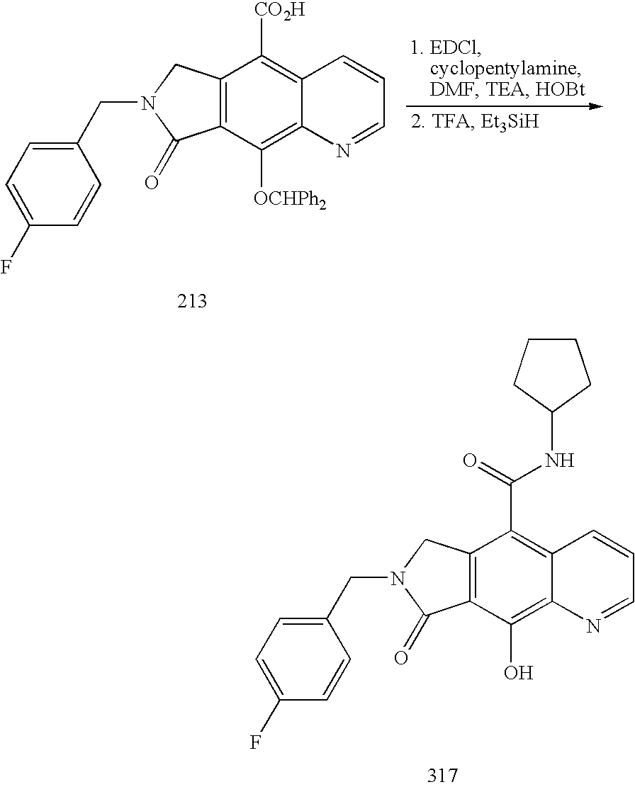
C(N1C(=O)C2=C(C1)C(C(=O)NC1CCCC1)=C1C(=C2O)N=CC=C1)C1=CC=C(F)C=C1.C(N1C(=O)C2=C(C1)C([CO2H])=C1C(=C2[OCHPh2])N=CC=C1)C1=CC=C(F)C=C1
